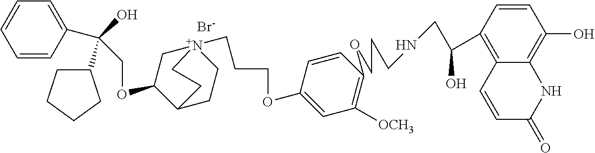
[Br-].C(OC1C[N+]2(CCCOC3=CC([OCH3])=C(OCCCNCC(C4=C5C(=C(O)C=C4)NC(=O)C=C5)O)C=C3)CCC1CC2)C(O)(C1CCCC1)C1=CC=CC=C1
